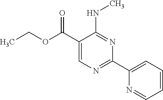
N(C1=NC(C2=CC=CC=N2)=NC=C1C(OCC)=O)C
